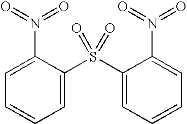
C1=CC=C(S(C2=CC=CC=C2N(=O)=O)(=O)=O)C(N(=O)=O)=C1
